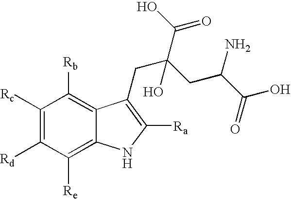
C1([Rc])=C([Rd])C([Re])=C2C(=C1[Rb])C(CC(CC(N)C(O)=O)(C(=O)O)O)=C([Ra])N2
